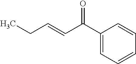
C1(C(C=CCC)=O)=CC=CC=C1
